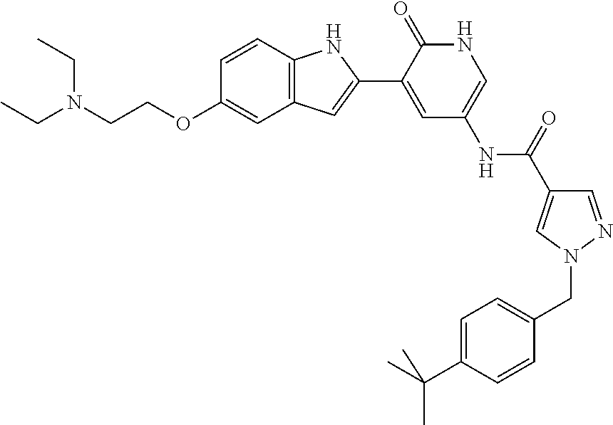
C12=C(C=CC(OCCN(CC)CC)=C1)NC(C1=CC(NC(C3=CN(CC4=CC=C(C(C)(C)C)C=C4)N=C3)=O)=CNC1=O)=C2
